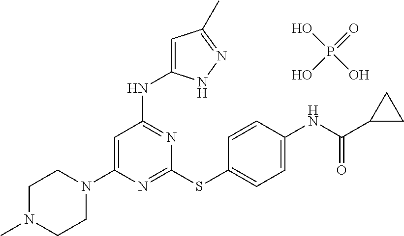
N1=C(SC2=CC=C(NC(C3CC3)=O)C=C2)N=C(NC2=CC(C)=NN2)C=C1N1CCN(C)CC1.O=P(O)(O)O
